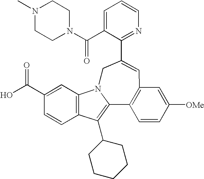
C1=C(C(N2CCN(C)CC2)=O)C(C2=CC3=C(C4=C(C5CCCCC5)C5=C(C=C(C(O)=O)C=C5)N4C2)C=CC([OMe])=C3)=NC=C1
